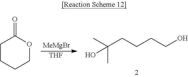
[MeMgBr].[THF].CC(CCCCO)(C)O.C1CCCOC1=O
